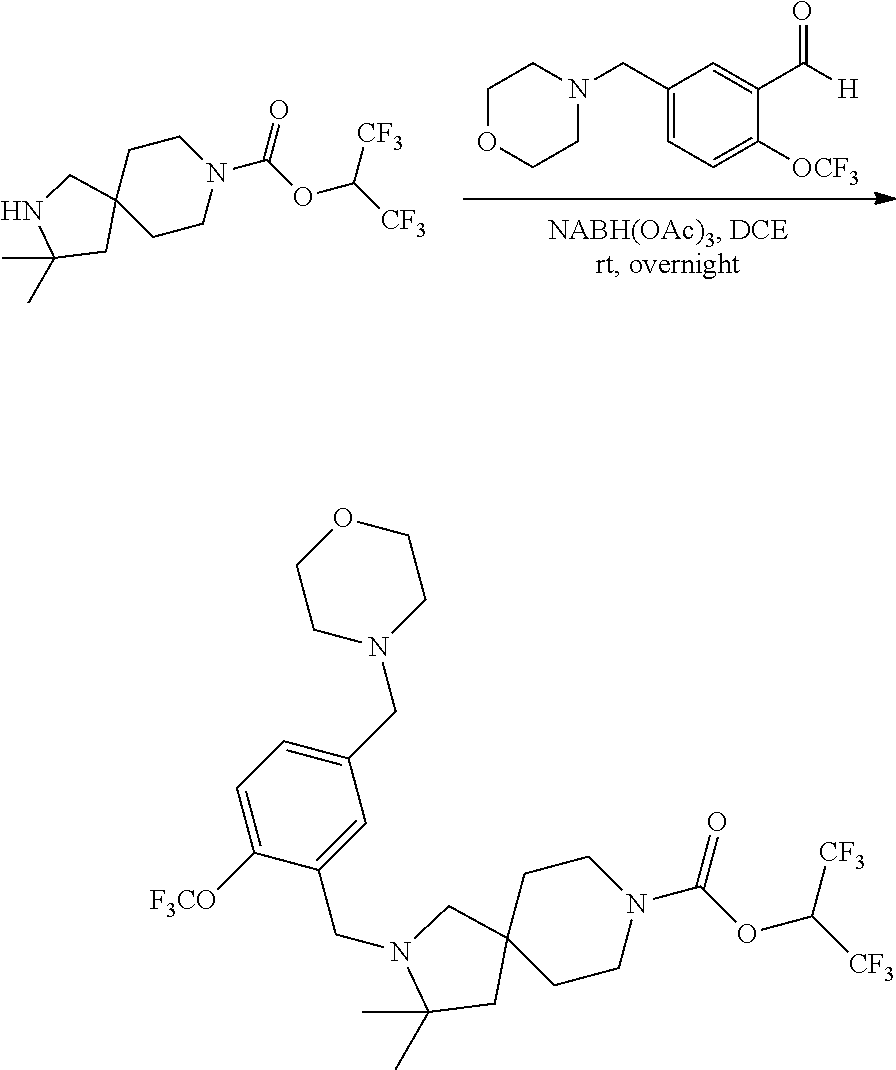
C1=C(CN2CCOCC2)C=C(C([H])=O)C([OCF3])=C1.C1CN(C(OC([CF3])[CF3])=O)CCC12CC(C)(C)NC2.C(C1=CC(CN2CCOCC2)=CC=C1[F3CO])N1C(C)(C)CC2(CCN(C(OC([CF3])[CF3])=O)CC2)C1
